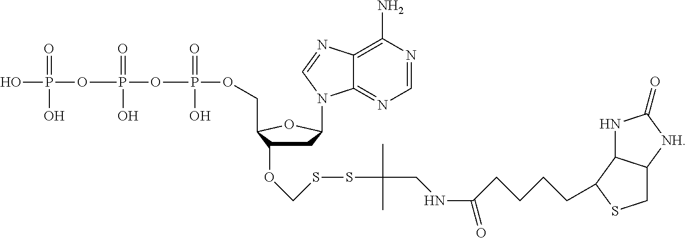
C1C(OCSSC(CNC(CCCCC2C3NC(=O)[NH]C3CS2)=O)(C)C)C(COP(OP(OP(O)(O)=O)(=O)O)(=O)O)OC1N1C2=NC=NC(N)=C2N=C1
